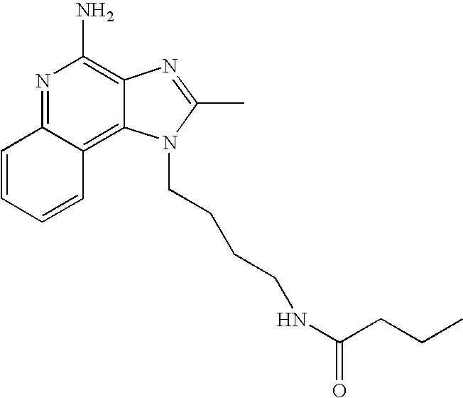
N1=C2C(=C3C(=C1N)N=C(C)N3CCCCNC(CCC)=O)C=CC=C2
